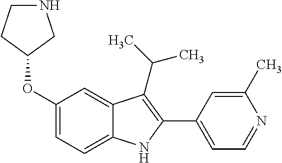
O(C1=CC=C2C(=C1)C(C(C)C)=C(C1=CC=NC(C)=C1)N2)C1CNCC1
